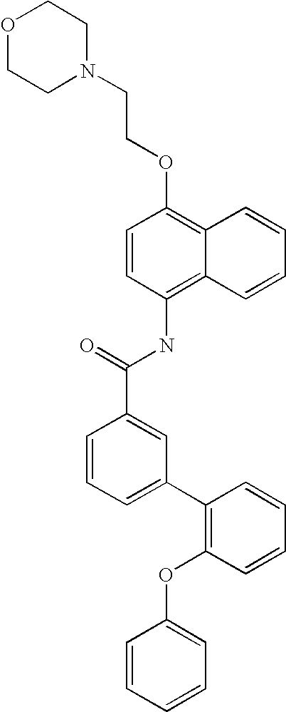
O1CCN(CCOC2=C3C(=C(NC(C4=CC(C5=C(OC6=CC=CC=C6)C=CC=C5)=CC=C4)=O)C=C2)C=CC=C3)CC1
